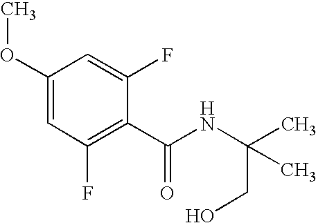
C1(OC)=CC(F)=C(C(NC(C)(CO)C)=O)C(F)=C1
